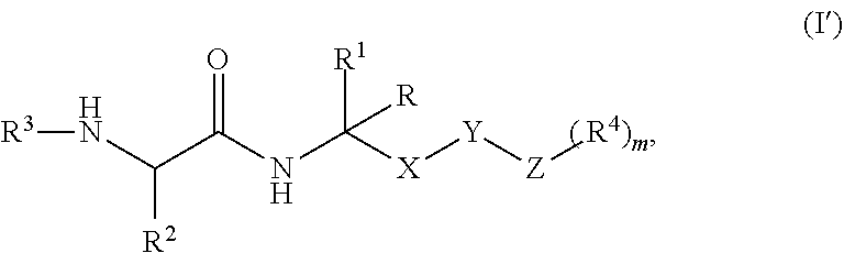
[R3]NC(C(NC([R])([R1])[X][Y][Z][R4)m])=O)[R2]
